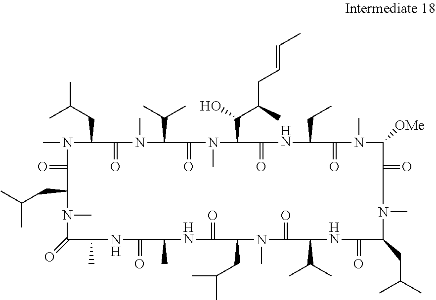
CN1C(CC(C)C)C(=O)N(C)C(C(C)C)C(=O)N(C)C(C(C(CC=CC)C)O)C(=O)NC(CC)C(=O)N(C)C([OMe])C(=O)N(C)C(CC(C)C)C(=O)NC(C(C)C)C(=O)N(C)C(CC(C)C)C(=O)NC(C)C(=O)NC(C)C(=O)N(C)C(CC(C)C)C1=O
